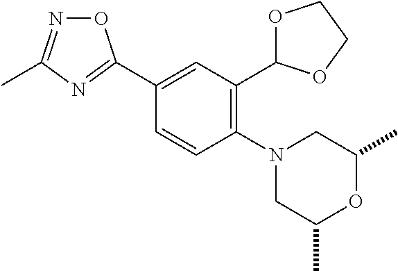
C1(N2CC(C)OC(C)C2)=C(C2OCCO2)C=C(C2=NC(C)=NO2)C=C1
